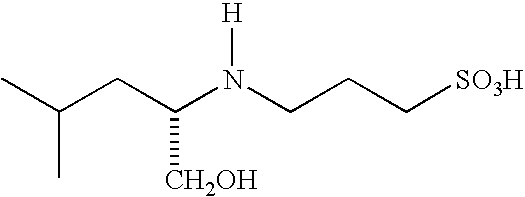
CC(CC(N(CCC[SO3H])[H])[CH2OH])C
